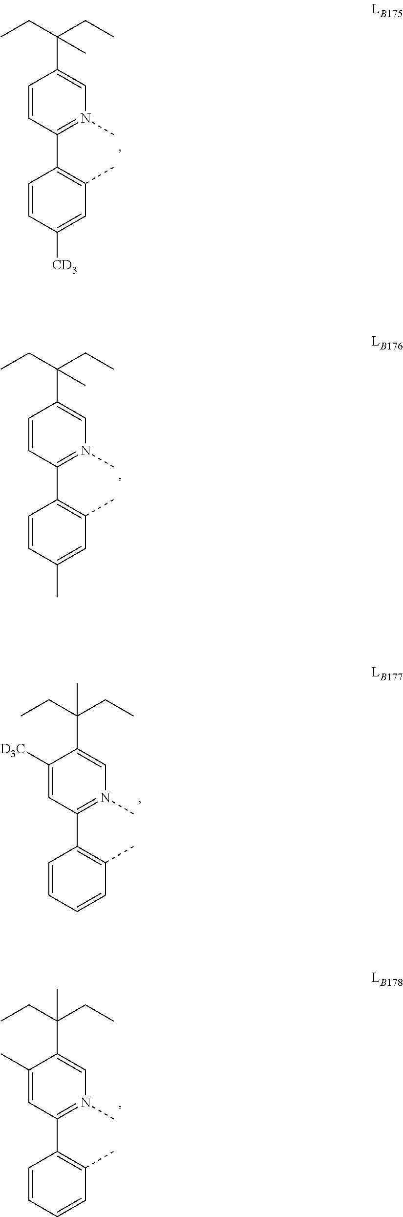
C1=CC([CD3])=CC(C)=C1C1=N(C)C=C(C(CC)(CC)C)C=C1.C1=CC(C)=CC(C)=C1C1=N(C)C=C(C(CC)(CC)C)C=C1.C1=CC=CC(C)=C1C1=N(C)C=C(C(CC)(CC)C)C([D3C])=C1.C1=CC=CC(C)=C1C1=N(C)C=C(C(CC)(CC)C)C(C)=C1
